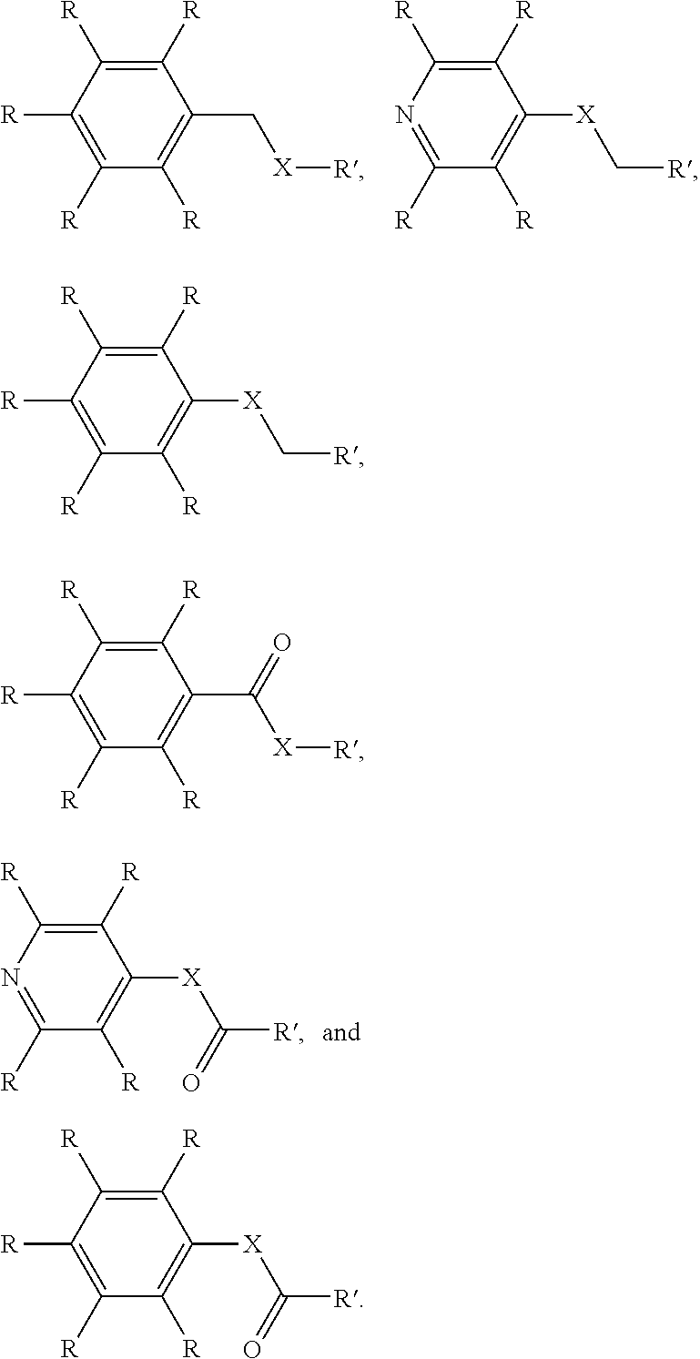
C1([R])=C([R])C([R])=C([R])C([R])=C1C[X][R].C1([R])=C([R])N=C([R])C([R])=C1[X]C[R].C1([R])=C([R])N=C([R])C([R])=C1[X]C([R])=O.C1([R])=C([R])C([R])=C([R])C([R])=C1[X]C[R].C1([R])=C([R])C([R])=C([R])C([R])=C1C([X][R])=O.C1([R])=C([R])C([R])=C([R])C([R])=C1[X]C([R])=O
